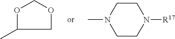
C1CN(C)CCN1[R17].O1C(C)COC1
